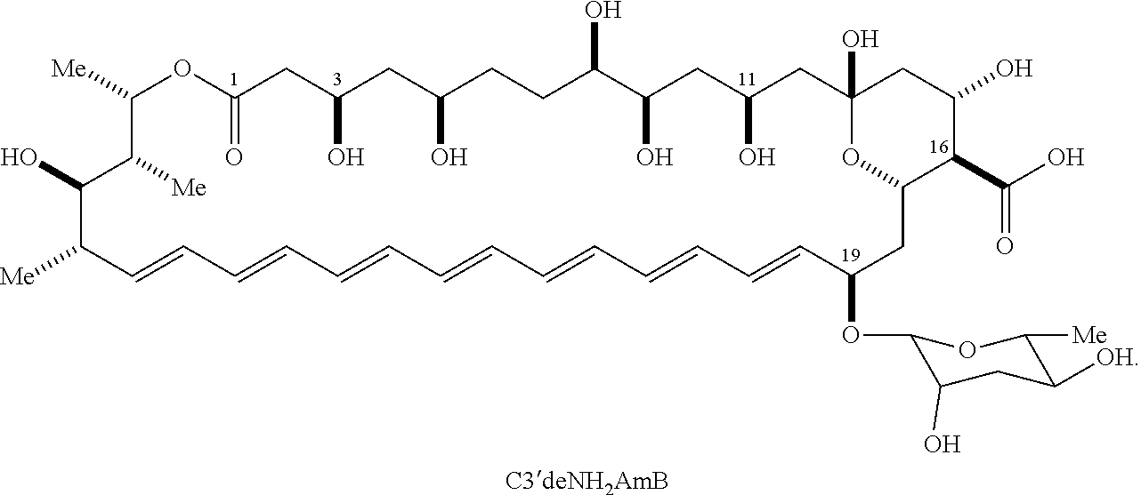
C1([Me])OC(=O)CC(O)CC(O)CCC(O)C(O)CC(O)CC2(O)CC(O)C(C(O)=O)C(CC(OC3C(O)CC([OH])C([Me])O3)C=CC=CC=CC=CC=CC=CC=CC([Me])C(O)C1[Me])O2.[C3deNH2AmB]
